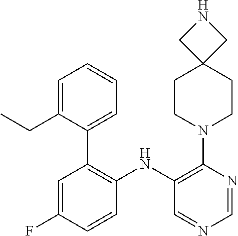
C1=NC(N2CCC3(CC2)CNC3)=C(NC2=C(C3=CC=CC=C3CC)C=C(F)C=C2)C=N1
